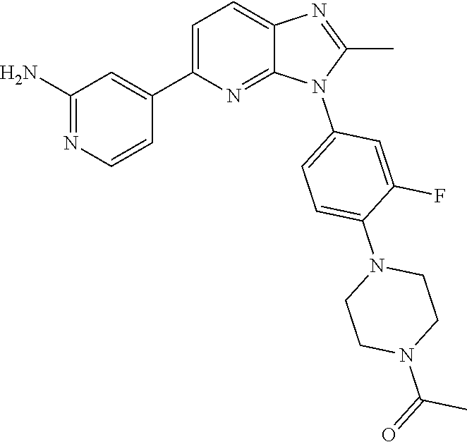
C1(C)=NC2=CC=C(C3=CC(N)=NC=C3)N=C2N1C1=CC=C(N2CCN(C(=O)C)CC2)C(F)=C1
